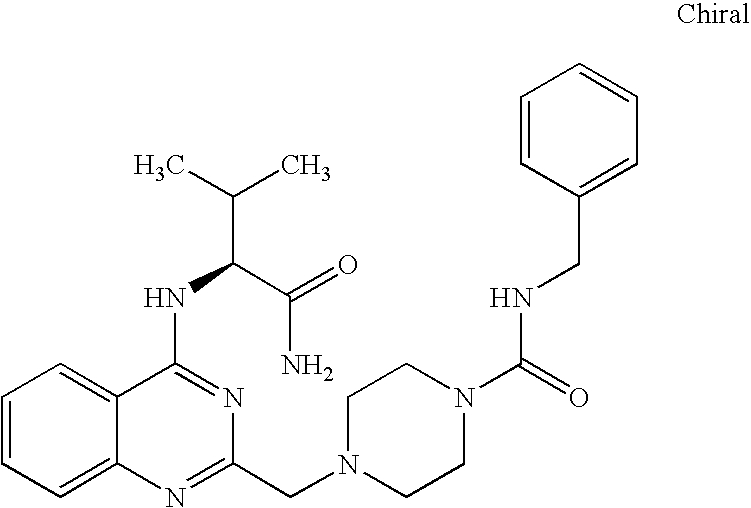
C1=CC=C2C(=C1)C(NC(C(C)C)C(=O)N)=NC(CN1CCN(C(=O)NCC3=CC=CC=C3)CC1)=N2
